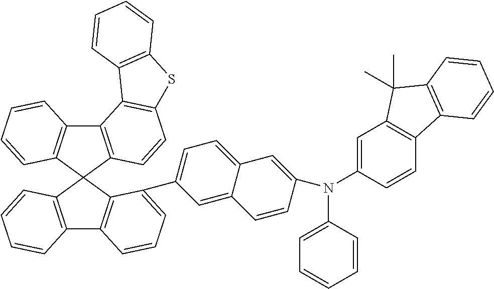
C12=C(C3(C4=C1C=CC=C4C1=CC=C4C(=C1)C=CC(N(C1=CC5=C(C=C1)C1=C(C5(C)C)C=CC=C1)C1=CC=CC=C1)=C4)C1=C(C4=C3C=CC=C4)C3=C(C=C1)SC1=C3C=CC=C1)C=CC=C2
